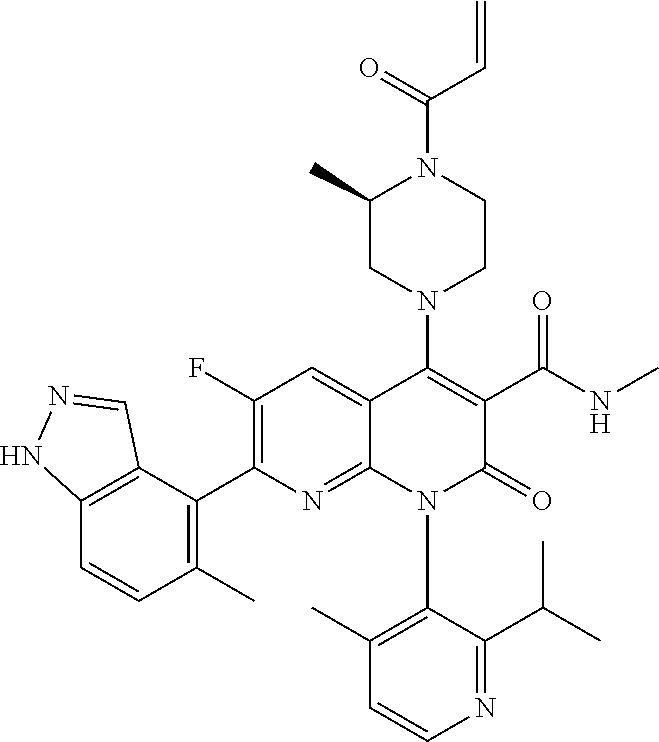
C12=C(C(C3=C(F)C=C4C(=N3)N(C3=C(C)C=CN=C3C(C)C)C(=O)C(C(NC)=O)=C4N3CCN(C(=O)C=C)C(C)C3)=C(C)C=C1)C=NN2
